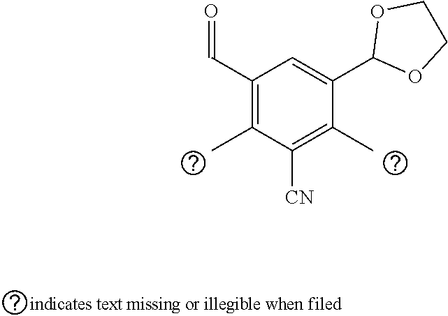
C1(C=O)=C(C)C([CN])=C(C)C(C2OCCO2)=C1
